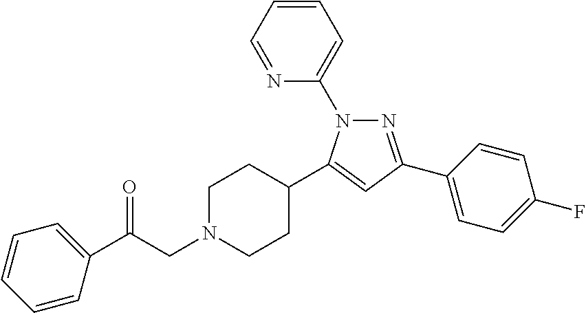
N1=C(C2=CC=C(F)C=C2)C=C(C2CCN(CC(=O)C3=CC=CC=C3)CC2)N1C1=CC=CC=N1
